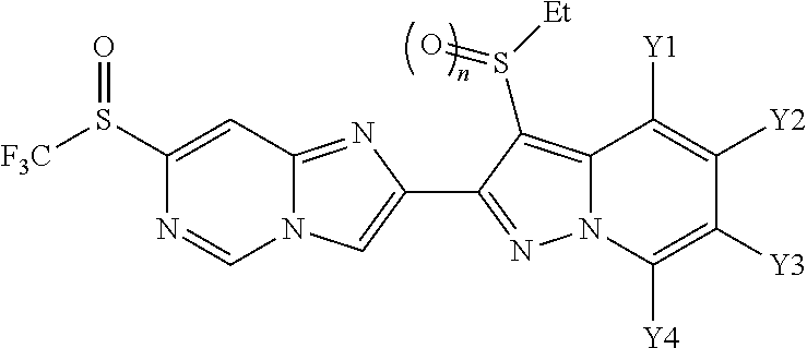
C1(S([F3C])=O)=CC2=NC(C3=NN4C(=C3S([Et])=O)C([Y1])=C([Y2])C([Y3])=C4[Y4])=CN2C=N1
